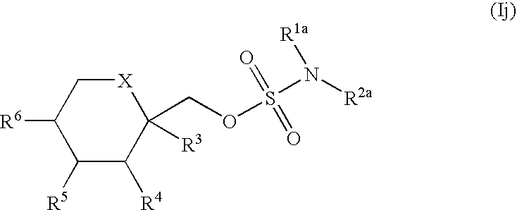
C1([R5])C([R4])C(COS(=O)(=O)N([R1a])[R2a])([R3])[X]CC1[R6]
